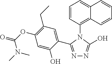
N1=C(C2=CC(CC)=C(OC(N(C)C)=O)C=C2O)N(C2=C3C(=CC=C2)C=CC=C3)C(O)=N1
